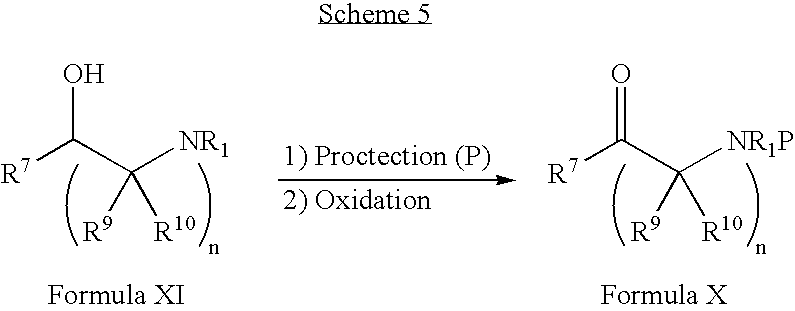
[R7]C(C([NR1])([R9])[R10])O.[R7]C(C([NR1P])([R9])[R10])=O
